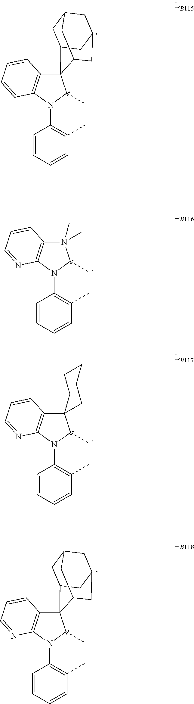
C1=CC=CC(C)=C1N1C(C)C2(C3=C1C=CC=C3)C1CC3CC(CC2C3)C1.C1=CC=CC(C)=C1N1C(C)N(C)(C)C2=C1N=CC=C2.C1=CC=CC(C)=C1N1C(C)C2(C3=C1N=CC=C3)CCCCC2.C1=CC=CC(C)=C1N1C(C)C2(C3=C1N=CC=C3)C1CC3CC(CC2C3)C1
